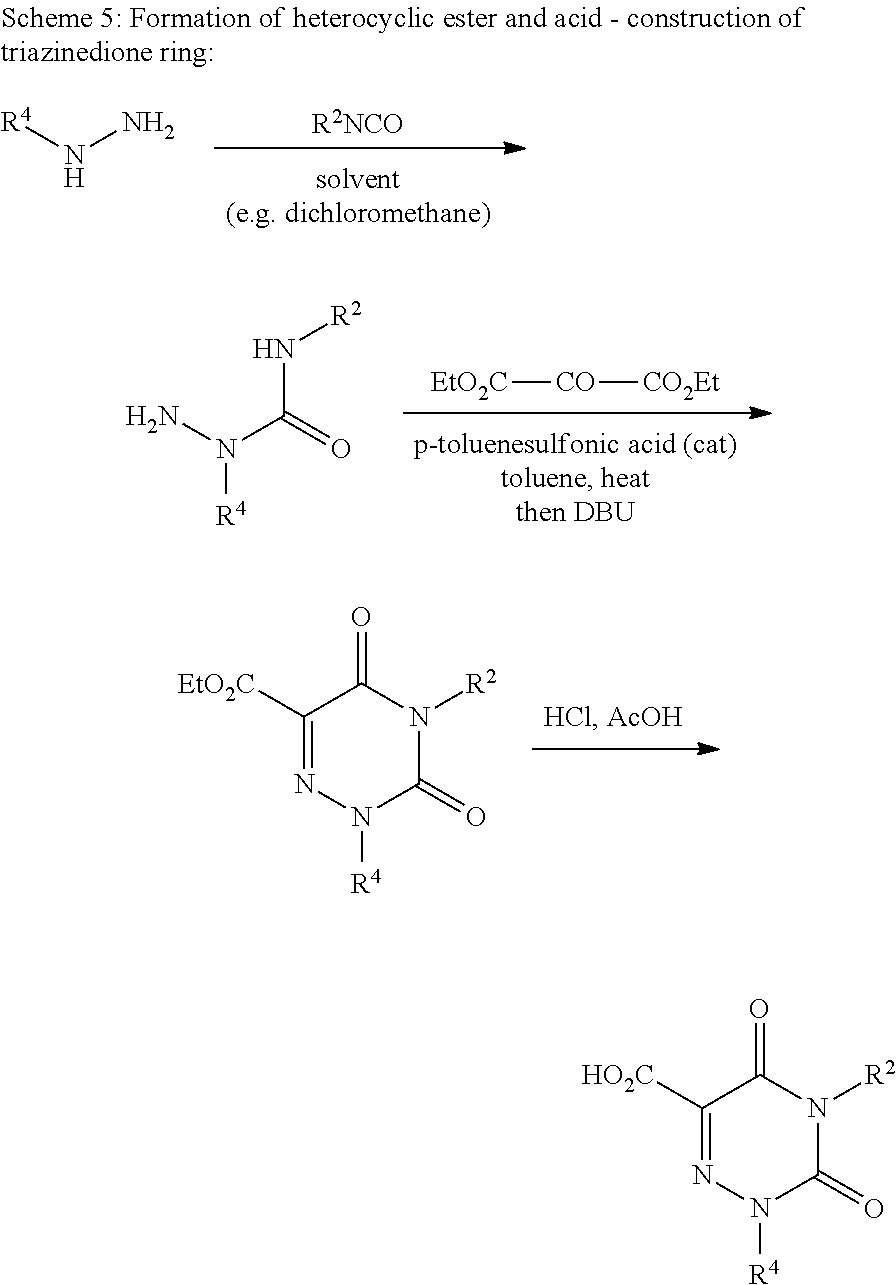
[EtO2C][CO][CO2Et].NN(C(N[R2])=O)[R4].[R4]NN.[R2NCO].C1([EtO2C])=NN([R4])C(=O)N([R2])C1=O.C1([HO2C])=NN([R4])C(=O)N([R2])C1=O
